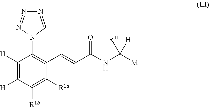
N1=CN(C2=C(C=CC(NC([M])([R11])[H])=O)C([R1a])=C([R1b])C([H])=C2[H])N=N1
